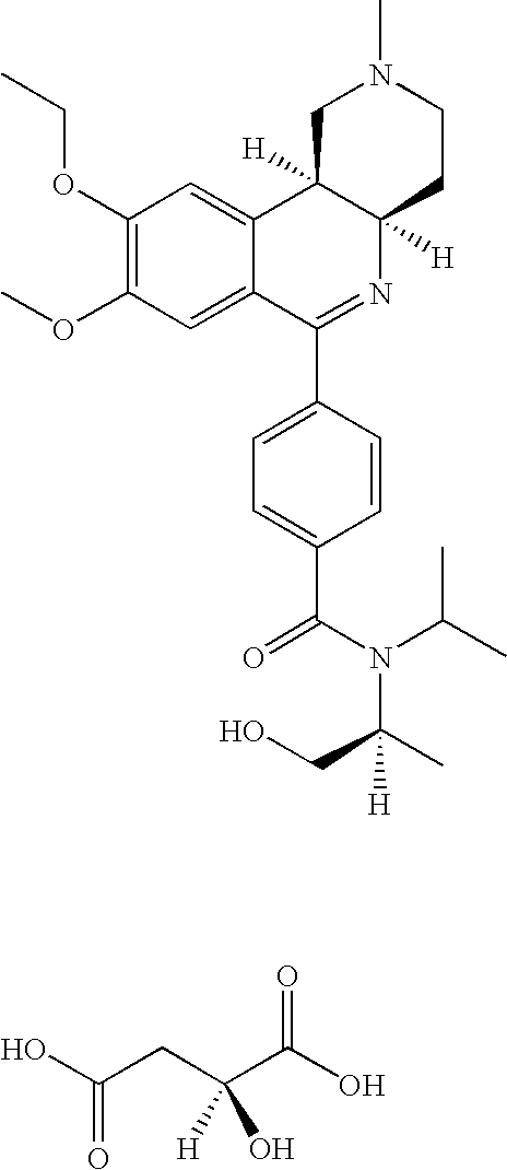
C1(OCC)=C(OC)C=C2C(=C1)C1([H])C([H])(N=C2C2=CC=C(C(N(C(C)C)C(C)(CO)[H])=O)C=C2)CCN(C)C1.C(CC(C(O)=O)([H])O)(O)=O
